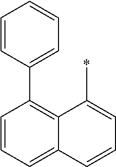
C1=CC=C2C(=C1C1=CC=CC=C1)C(C)=CC=C2
